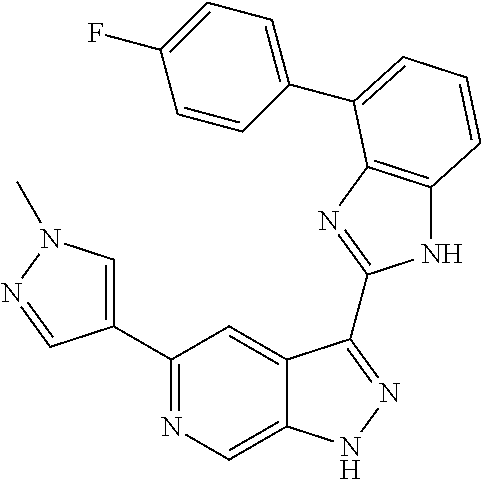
C1(C2=NC=C3C(=C2)C(C2=NC4=C(N2)C=CC=C4C2=CC=C(F)C=C2)=NN3)=CN(C)N=C1
